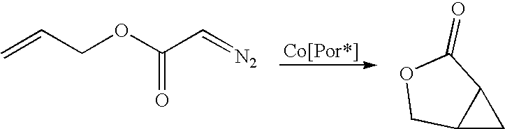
C=CCOC(C=[N2])=O.C12CC1C(=O)OC2
